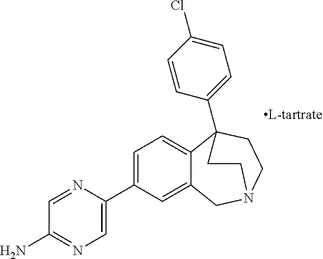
C1=C(C2=CN=C(N)C=N2)C=C2C(=C1)C1(C3=CC=C(Cl)C=C3)CCN(C2)CC1
